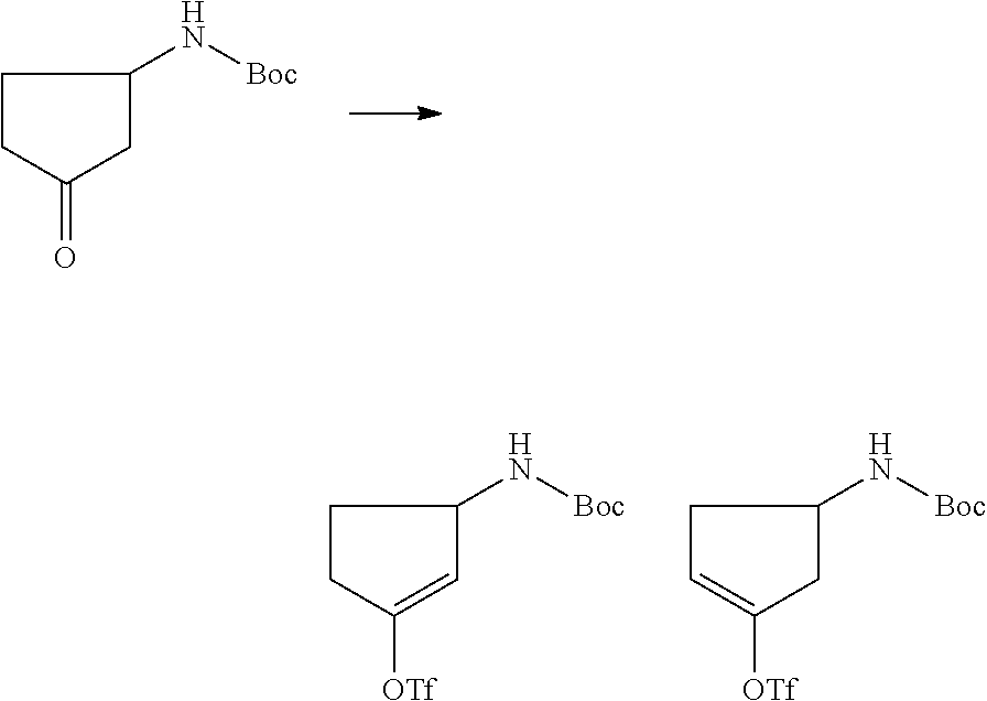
C1CC(=O)CC1N[Boc].C1CC([OTf])=CC1N[Boc].C1C=C([OTf])CC1N[Boc]
